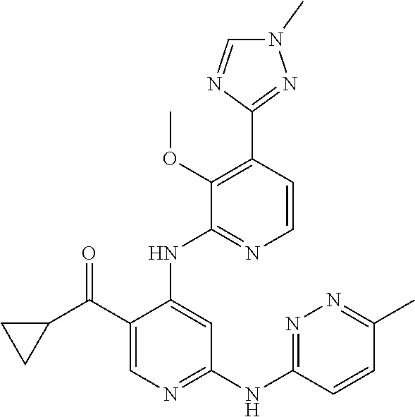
C1=CC(C2=NN(C)C=N2)=C(OC)C(NC2=CC(NC3=NN=C(C)C=C3)=NC=C2C(=O)C2CC2)=N1
